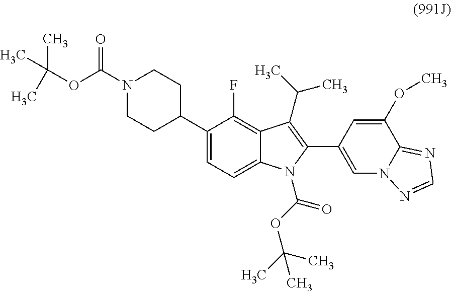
N1(C(OC(C)(C)C)=O)CCC(C2=CC=C3C(=C2F)C(C(C)C)=C(C2=CN4C(=NC=N4)C(OC)=C2)N3C(OC(C)(C)C)=O)CC1
